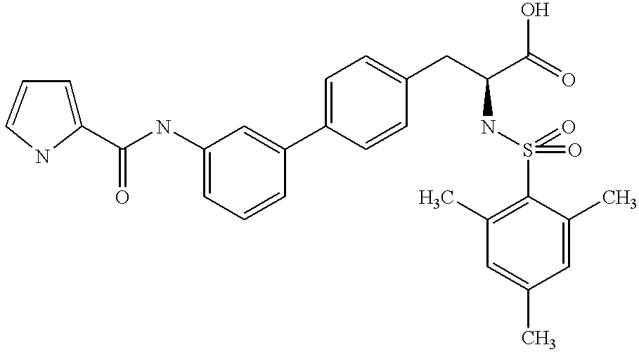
C1=C(NC(C2=CC=CN2)=O)C=C(C2=CC=C(CC(C(=O)O)NS(=O)(=O)C3=C(C)C=C(C)C=C3C)C=C2)C=C1
